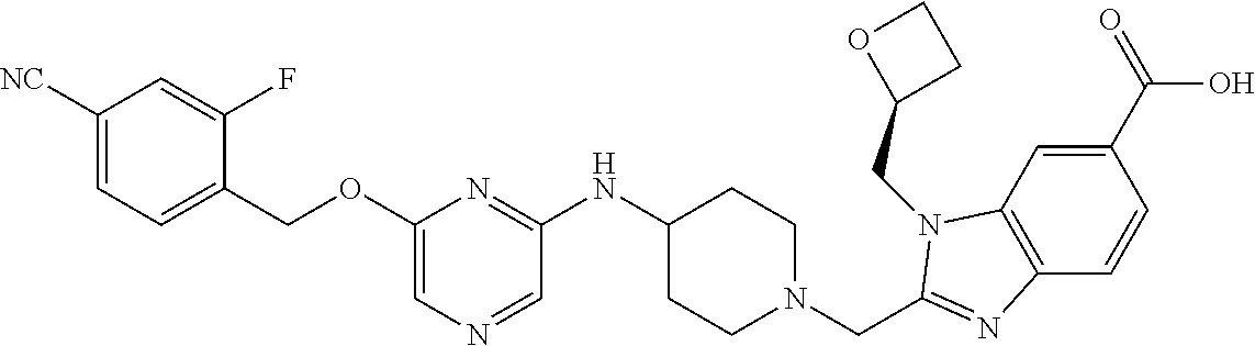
C1(C(=O)O)=CC2=C(C=C1)N=C(CN1CCC(NC3=NC(OCC4=CC=C([NC])C=C4F)=CN=C3)CC1)N2CC1CCO1
